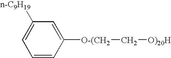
C1=C([O-(CH2]C[O)20H])C=CC=C1[n-C9H19]
